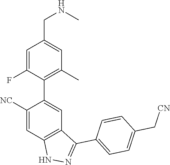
C1([NC])=CC2=C(C=C1C1=C(C)C=C(CNC)C=C1F)C(C1=CC=C(C[CN])C=C1)=NN2
